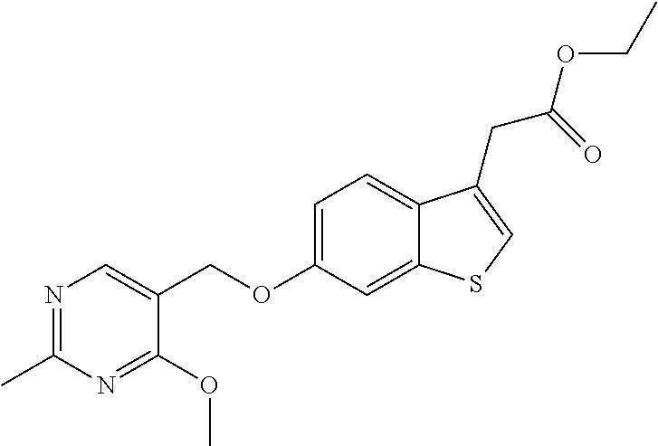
N1=C(C)N=C(OC)C(COC2=CC=C3C(=C2)SC=C3CC(=O)OCC)=C1
